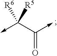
C(=O)(C([R6])([R5])->C)->C
